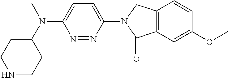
N1CCC(N(C)C2=CC=C(N3CC4=C(C3=O)C=C(OC)C=C4)N=N2)CC1
